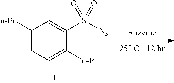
C1([n-Pr])=CC=C([n-Pr])C(S([N3])(=O)=O)=C1
